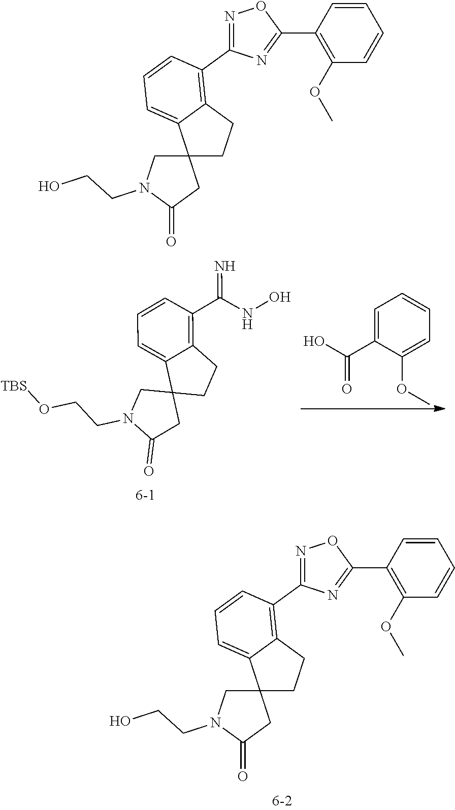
C1(C(NO)=N)=C2C(=CC=C1)C1(CC2)CN(CCO[TBS])C(=O)C1.C1=C(C(O)=O)C(OC)=CC=C1.N1=C(C2=C3C(=CC=C2)C2(CC3)CN(CCO)C(=O)C2)N=C(C2=C(OC)C=CC=C2)O1.N1=C(C2=C3C(=CC=C2)C2(CC3)CN(CCO)C(=O)C2)N=C(C2=C(OC)C=CC=C2)O1
